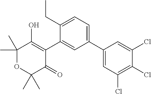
C1(C2=CC=C(CC)C(C3=C(O)C(C)(C)OC(C)(C)C3=O)=C2)=CC(Cl)=C(Cl)C(Cl)=C1
